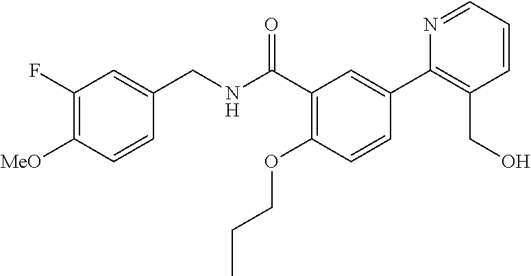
C1=CC([MeO])=C(F)C=C1CNC(C1=C(OCCC)C=CC(C2=C(CO)C=CC=N2)=C1)=O
